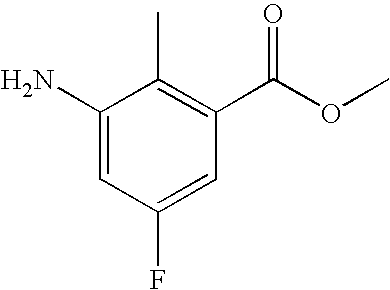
C1(N)=CC(F)=CC(C(OC)=O)=C1C
